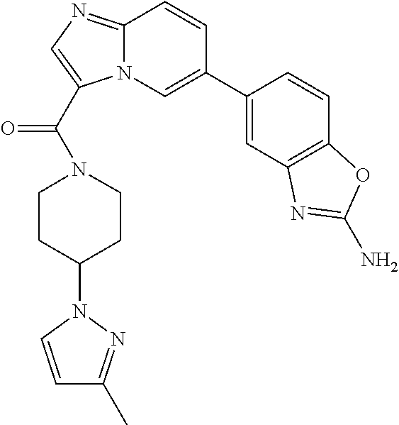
C12=NC=C(C(N3CCC(N4C=CC(C)=N4)CC3)=O)N1C=C(C1=CC3=C(C=C1)OC(N)=N3)C=C2
